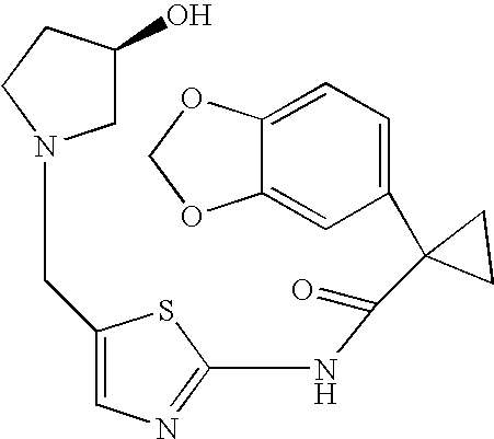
C1(NC(=O)C2(C3=CC=C4C(=C3)OCO4)CC2)=NC=C(CN2CC(O)CC2)S1
